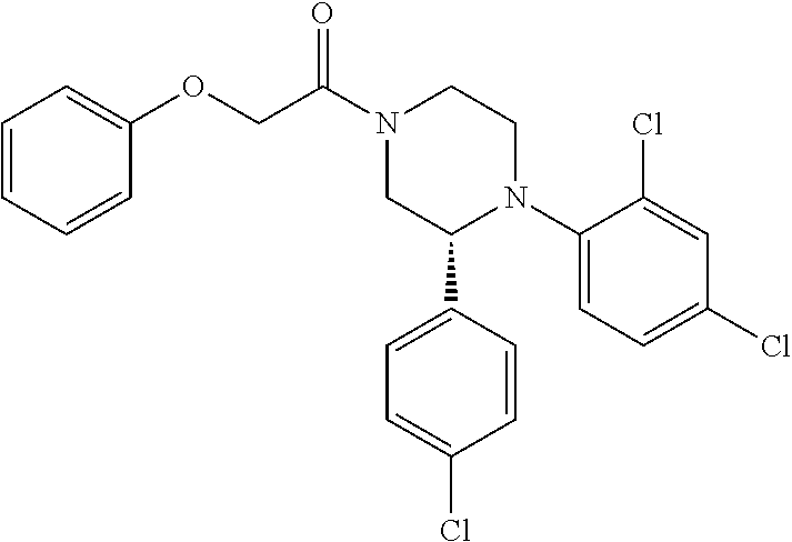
C(C(N1CC(C2=CC=C(Cl)C=C2)N(C2=CC=C(Cl)C=C2Cl)CC1)=O)OC1=CC=CC=C1
